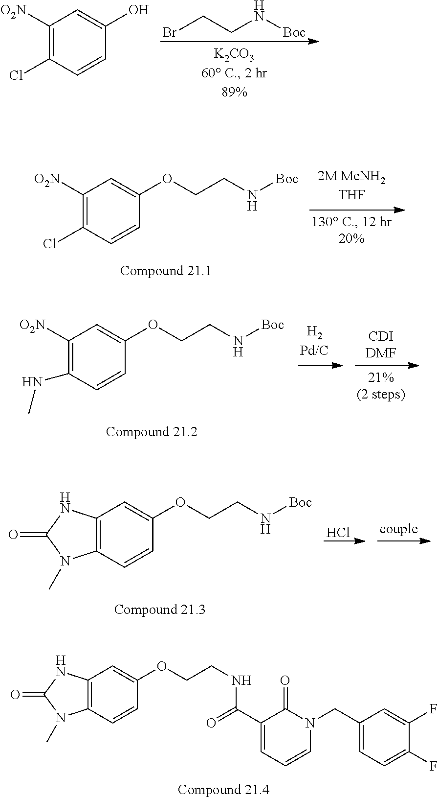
C12=C(C=C(OCCNC(C3=CC=CN(CC4=CC=C(F)C(F)=C4)C3=O)=O)C=C1)NC(=O)N2C.C1(Cl)=C([O2N])C=C(O)C=C1.BrCCN[Boc].O(CCN[Boc])C1=CC([O2N])=C(Cl)C=C1.O(CCN[Boc])C1=CC([O2N])=C(NC)C=C1.C12=C(C=C(OCCN[Boc])C=C1)NC(=O)N2C.Cl
